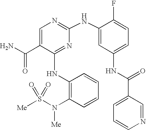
N(C1=NC(NC2=CC(NC(C3=CC=CN=C3)=O)=CC=C2F)=NC=C1C(N)=O)C1=C(N(S([Me])(=O)=O)[Me])C=CC=C1
